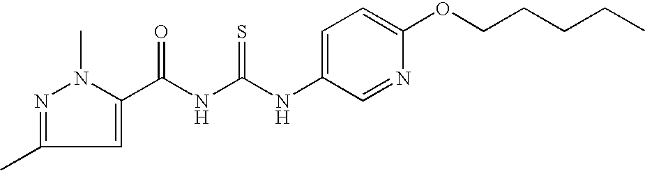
N(C(NC(=O)C1=CC(C)=NN1C)=S)C1=CC=C(OCCCCC)N=C1
